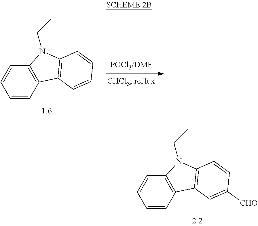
C1=CC2=C(C=C1)N(CC)C1=C2C=CC=C1.C1=CC2=C(C=C1)N(CC)C1=C2C=C([CHO])C=C1
